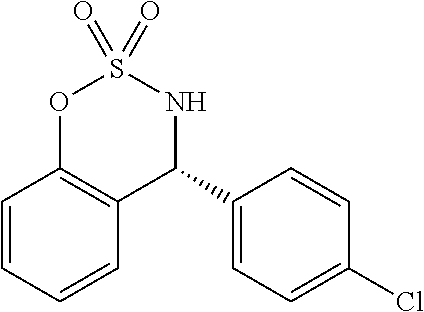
C1=CC=CC2=C1OS(=O)(=O)NC2C1=CC=C(Cl)C=C1
